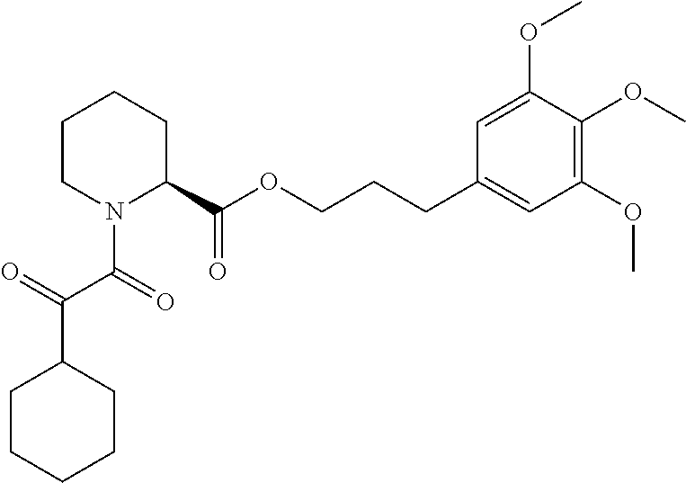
C1(C(OCCCC2=CC(OC)=C(OC)C(OC)=C2)=O)CCCCN1C(C(C1CCCCC1)=O)=O
